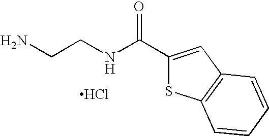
NCCNC(C1=CC2=C(S1)C=CC=C2)=O.Cl
